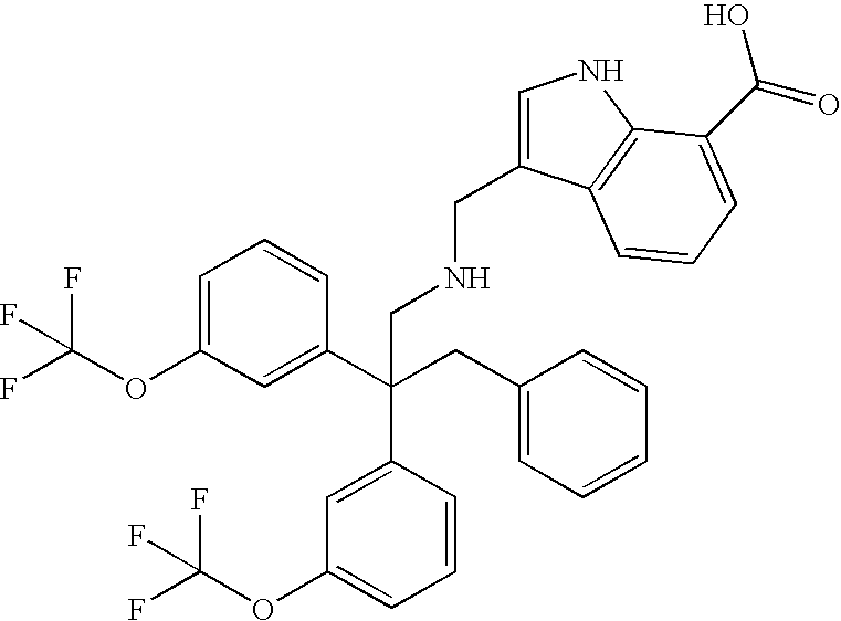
C1=C(OC(F)(F)F)C=C(C(CC2=CC=CC=C2)(C2=CC(OC(F)(F)F)=CC=C2)CNCC2=CNC3=C2C=CC=C3C(=O)O)C=C1
